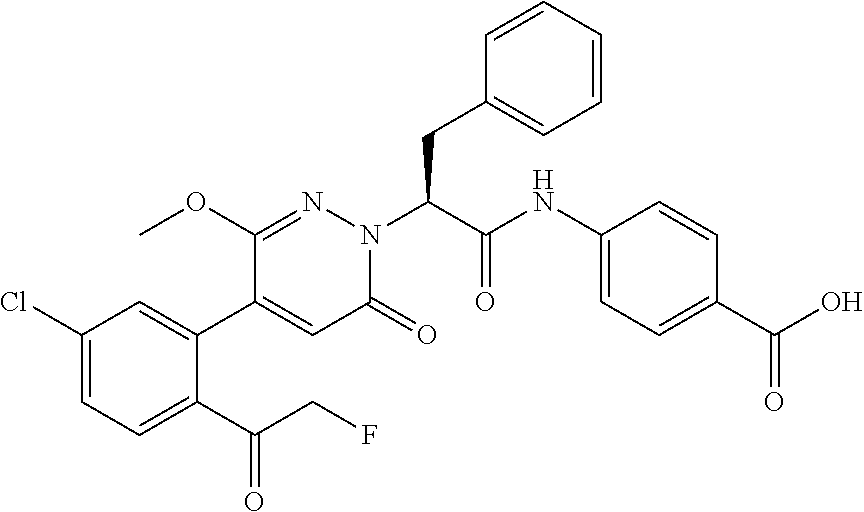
C1(Cl)=CC=C(C(CF)=O)C(C2=CC(=O)N(C(CC3=CC=CC=C3)C(NC3=CC=C(C(O)=O)C=C3)=O)N=C2OC)=C1
